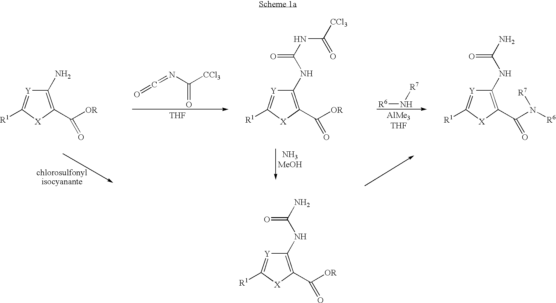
N(C(=O)[CCl3])=C=O.[THF].C1(N)=C(C([OR])=O)[X]C([R1])=[Y]1.C1(NC(NC([CCl3])=O)=O)=C(C([OR])=O)[X]C([R1])=[Y]1.[R6]N[R7].C1(NC(N)=O)=C(C(N([R6])[R7])=O)[X]C([R1])=[Y]1.C1(NC(N)=O)=C(C([OR])=O)[X]C([R1])=[Y]1
